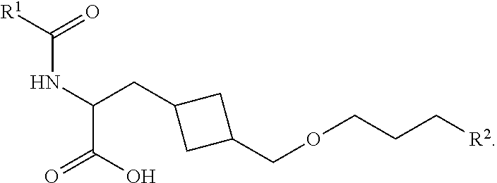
C1(CC(C(=O)O)NC([R1])=O)CC(COCCC[R2])C1
